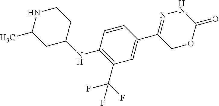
C1(C2=CC(C(F)(F)F)=C(NC3CCNC(C)C3)C=C2)=NNC(=O)OC1
